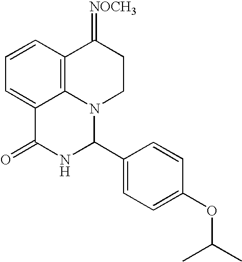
C1=CC2=C3C(=C1)C(=O)NC(C1=CC=C(OC(C)C)C=C1)N3CCC2=[NOCH3]
